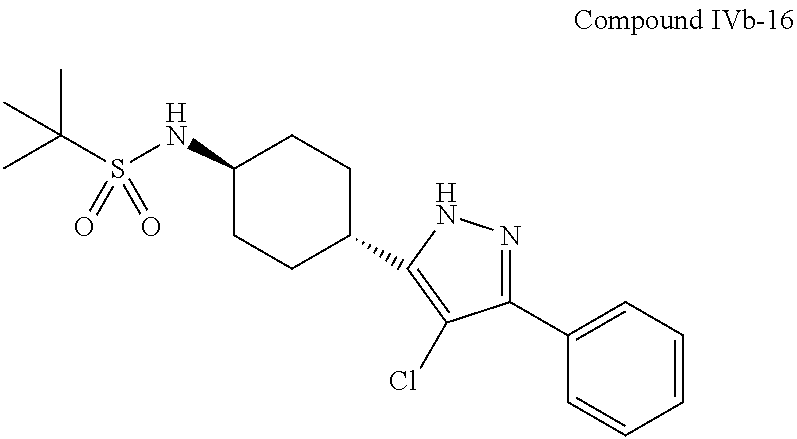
CC(S(NC1CCC(C2=C(Cl)C(C3=CC=CC=C3)=NN2)CC1)(=O)=O)(C)C
